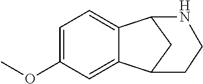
C1=C(OC)C=C2C(=C1)C1CC2CCN1
